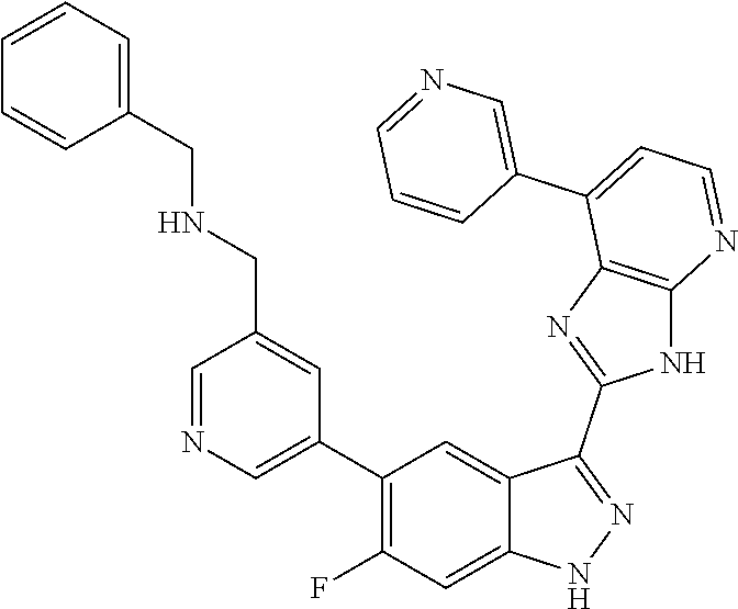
C1=NC=C(C2=C(F)C=C3C(=C2)C(C2=NC4=C(N2)N=CC=C4C2=CN=CC=C2)=NN3)C=C1CNCC1=CC=CC=C1
